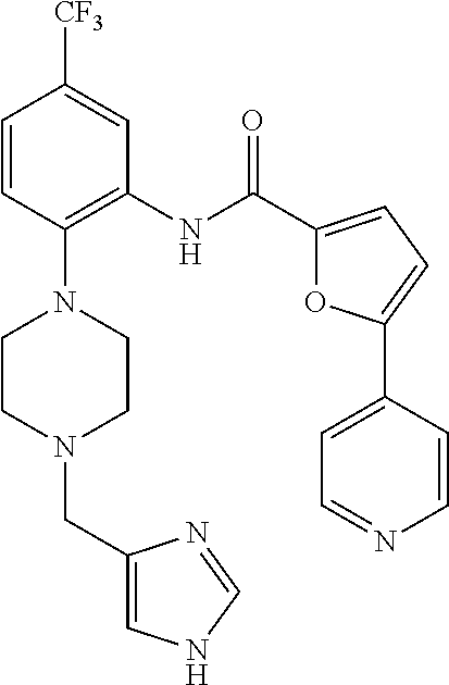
C1=CC(N2CCN(CC3=CNC=N3)CC2)=C(NC(C2=CC=C(C3=CC=NC=C3)O2)=O)C=C1[CF3]
